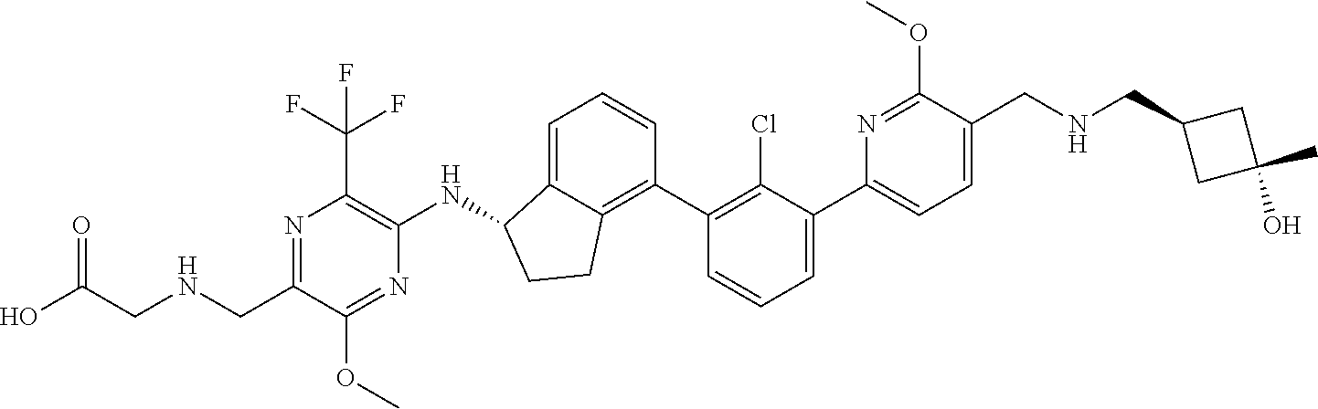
C1(CNCC(O)=O)=NC(C(F)(F)F)=C(NC2C3=CC=CC(C4=C(Cl)C(C5=CC=C(CNCC6CC(O)(C)C6)C(OC)=N5)=CC=C4)=C3CC2)N=C1OC
